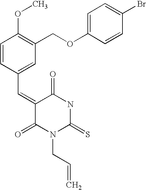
C1=CC(C=C2C(=O)N(CC=C)C(=S)NC2=O)=CC(COC2=CC=C(Br)C=C2)=C1OC
